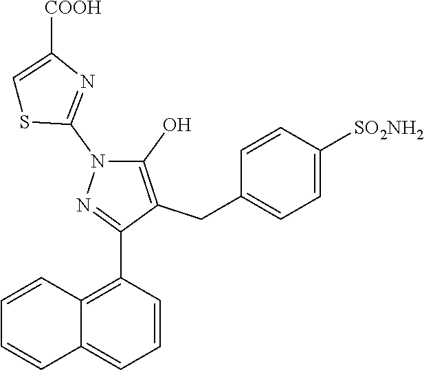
C12=C(C3=NN(C4=NC([COOH])=CS4)C(O)=C3CC3=CC=C([SO2NH2])C=C3)C=CC=C1C=CC=C2
